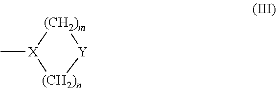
[X]1(C)[(CH2)m][Y][(CH2)n]1
